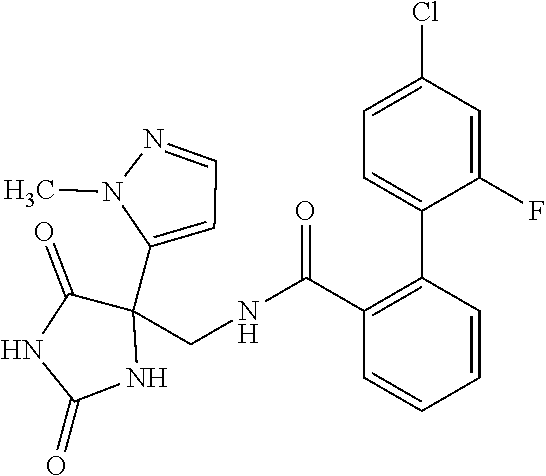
C1=CC=CC(C2=CC=C(Cl)C=C2F)=C1C(NCC1(C2=CC=NN2C)C(=O)NC(=O)N1)=O
